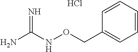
C1(CONC(N)=N)=CC=CC=C1.Cl
